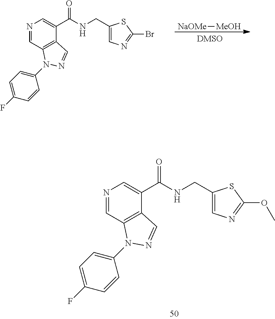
N1=CC2=C(C(C(NCC3=CN=C(OC)S3)=O)=C1)C=NN2C1=CC=C(F)C=C1.N1=CC2=C(C(C(NCC3=CN=C(Br)S3)=O)=C1)C=NN2C1=CC=C(F)C=C1.[NaOMe][MeOH]
